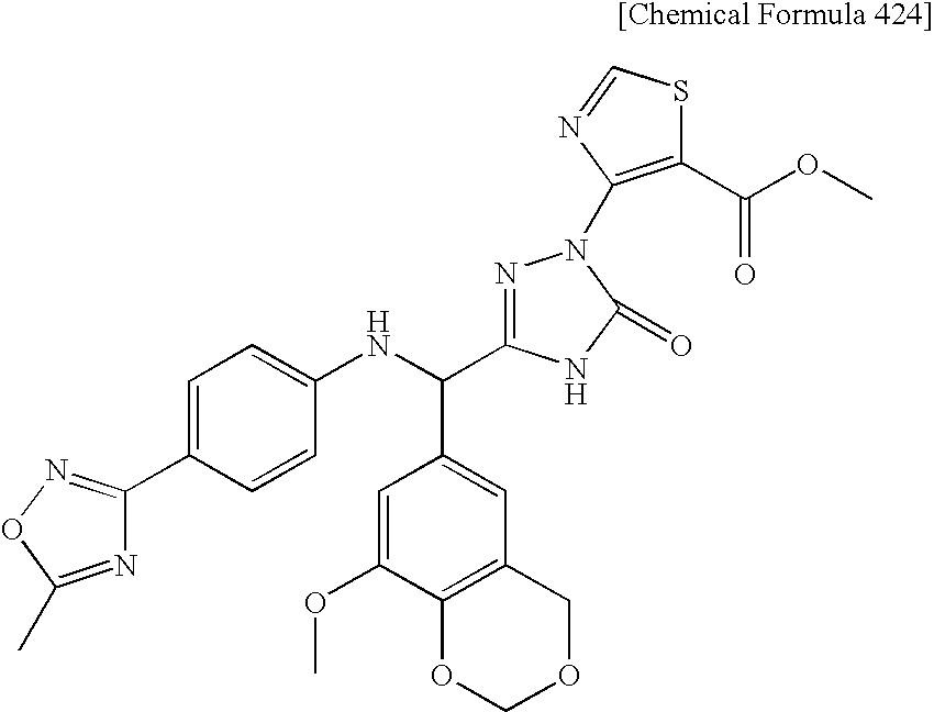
C1(C2=NOC(C)=N2)=CC=C(NC(C2=CC3=C(C(OC)=C2)OCOC3)C2=NN(C3=C(C(OC)=O)SC=N3)C(=O)N2)C=C1
